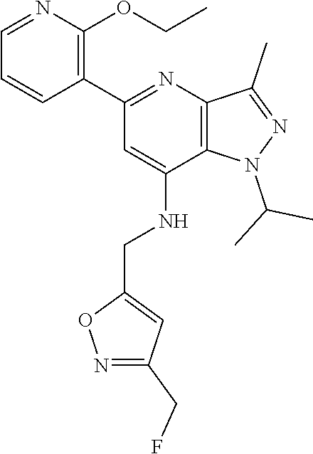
C12=C(N=C(C3=C(OCC)N=CC=C3)C=C1NCC1=CC(CF)=NO1)C(C)=NN2C(C)C
